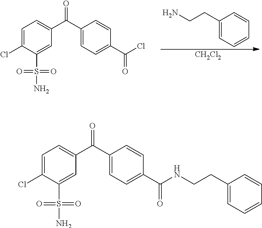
C1(CCN)=CC=CC=C1.[CH2Cl2].C1=C(Cl)C(S(N)(=O)=O)=CC(C(C2=CC=C(C(Cl)=O)C=C2)=O)=C1.C1=C(Cl)C(S(N)(=O)=O)=CC(C(C2=CC=C(C(NCCC3=CC=CC=C3)=O)C=C2)=O)=C1
